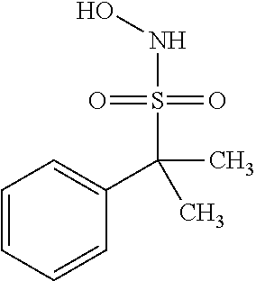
C1=CC=CC(C(S(NO)(=O)=O)(C)C)=C1
